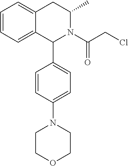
C1=CC=C2C(=C1)CC(C)N(C(CCl)=O)C2C1=CC=C(N2CCOCC2)C=C1
